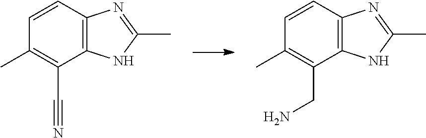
C12=C(C(C#N)=C(C)C=C1)NC(C)=N2.C12=C(C(CN)=C(C)C=C1)NC(C)=N2
